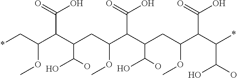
*CC(C(C(CC(C(C(CC(C(C(*)C(O)O)C(=O)O)OC)C(O)O)C(=O)O)OC)C(O)O)C(=O)O)OC
